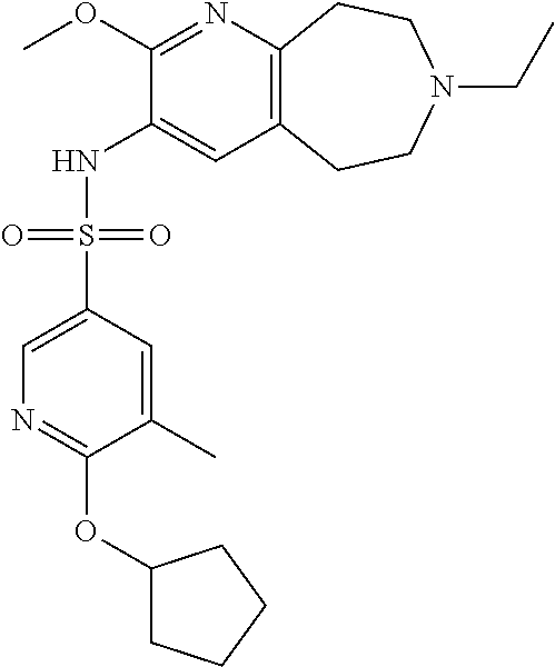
C1(OC)=NC2=C(C=C1NS(C1=CN=C(OC3CCCC3)C(C)=C1)(=O)=O)CCN(CC)CC2
